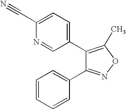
C(C1=CC=C(C2=C(C)ON=C2C2=CC=CC=C2)C=N1)#N
